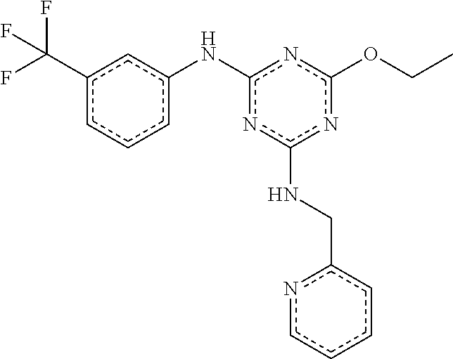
CCOc1nc(Nc2cccc(C(F)(F)F)c2)nc(NCc2ncccc2)n1
